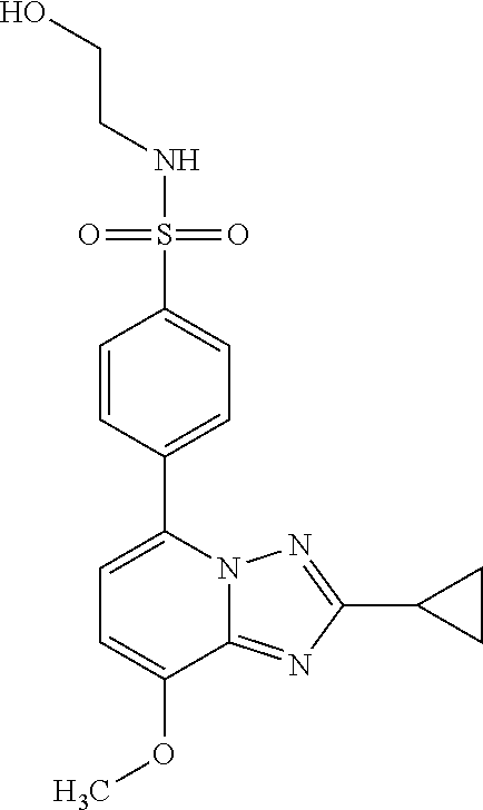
C1=C(OC)C2=NC(C3CC3)=NN2C(C2=CC=C(S(=O)(=O)NCCO)C=C2)=C1
